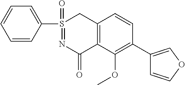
C1=C(S2(=O)=NC(=O)C3=C(C2)C=CC(C2=COC=C2)=C3OC)C=CC=C1
